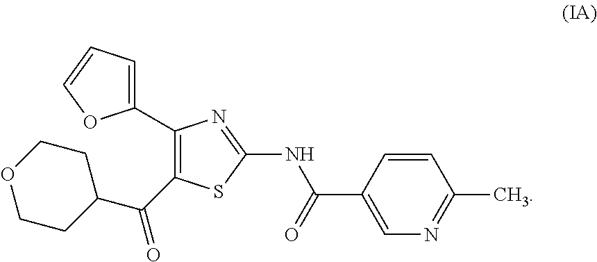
C1(C2=CC=CO2)=C(C(C2CCOCC2)=O)SC(NC(C2=CN=C(C)C=C2)=O)=N1
